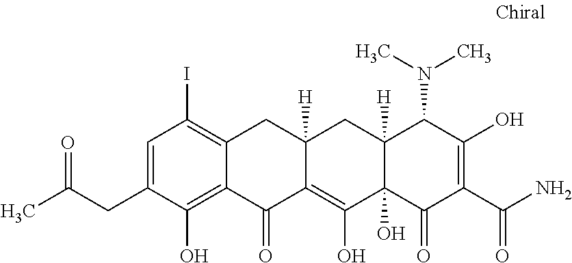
C1=C(CC(C)=O)C(O)=C2C(=C1I)CC1([H])C(=C(O)C3(O)C([H])(C1)C(N(C)C)C(O)=C(C(N)=O)C3=O)C2=O
